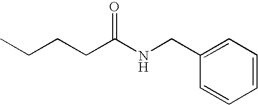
C1=CC=C(CNC(CCCC)=O)C=C1
